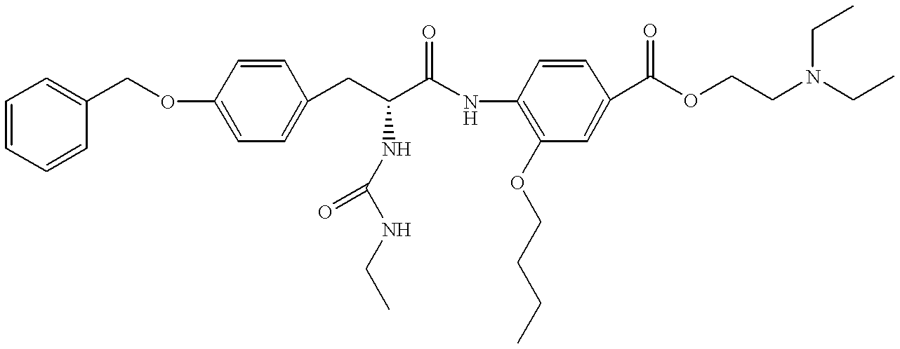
C1=CC=CC(COC2=CC=C(CC(C(NC3=C(OCCCC)C=C(C(OCCN(CC)CC)=O)C=C3)=O)NC(NCC)=O)C=C2)=C1
